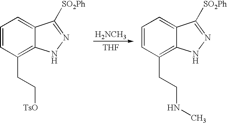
[H2NCH3].[THF].C1=CC(CC[TsO])=C2C(=C1)C([SO2Ph])=NN2.C1=CC(CCNC)=C2C(=C1)C([SO2Ph])=NN2
